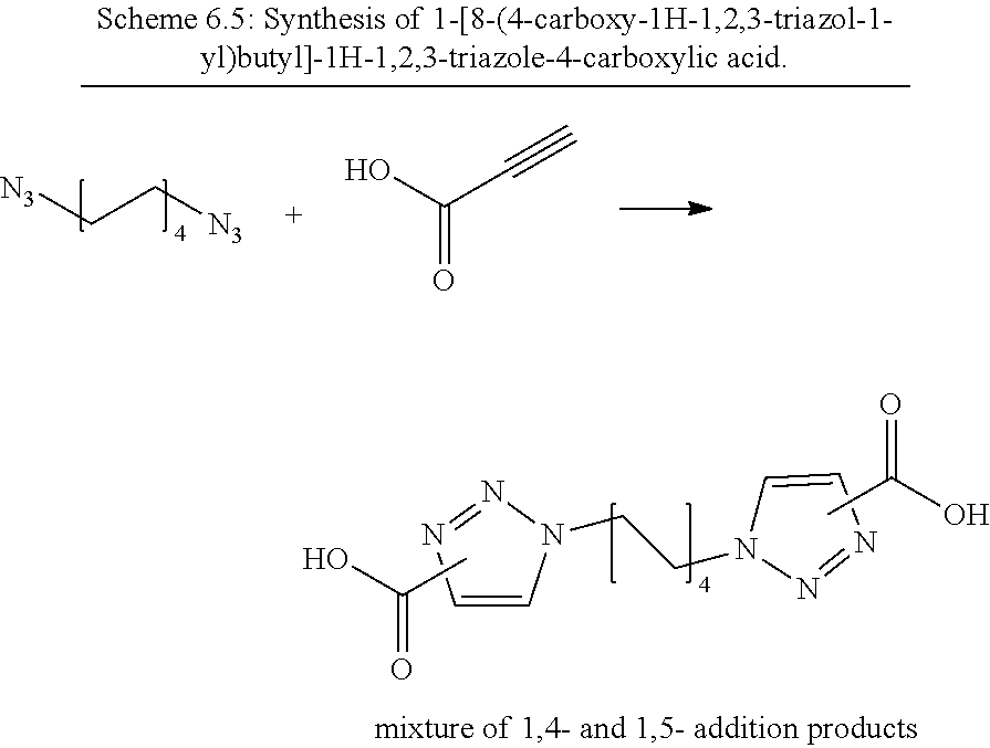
C1=CN(CCN2C=CN=N2)N=N1.CC(O)=O.CC(O)=O.C([N3])C[N3].OC(C#C)=O
